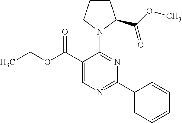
CCOC(C1=CN=C(C2=CC=CC=C2)N=C1N1CCCC1C(OC)=O)=O
